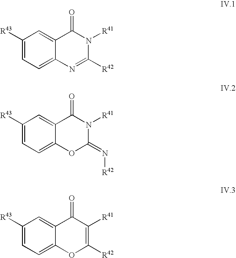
C1([R43])=CC=C2C(=C1)C(=O)N([R41])C([R42])=N2.C1([R43])=CC=C2C(=C1)C(=O)N([R41])C(=N[R42])O2.C1([R43])=CC=C2C(=C1)C(=O)C([R41])=C([R42])O2
